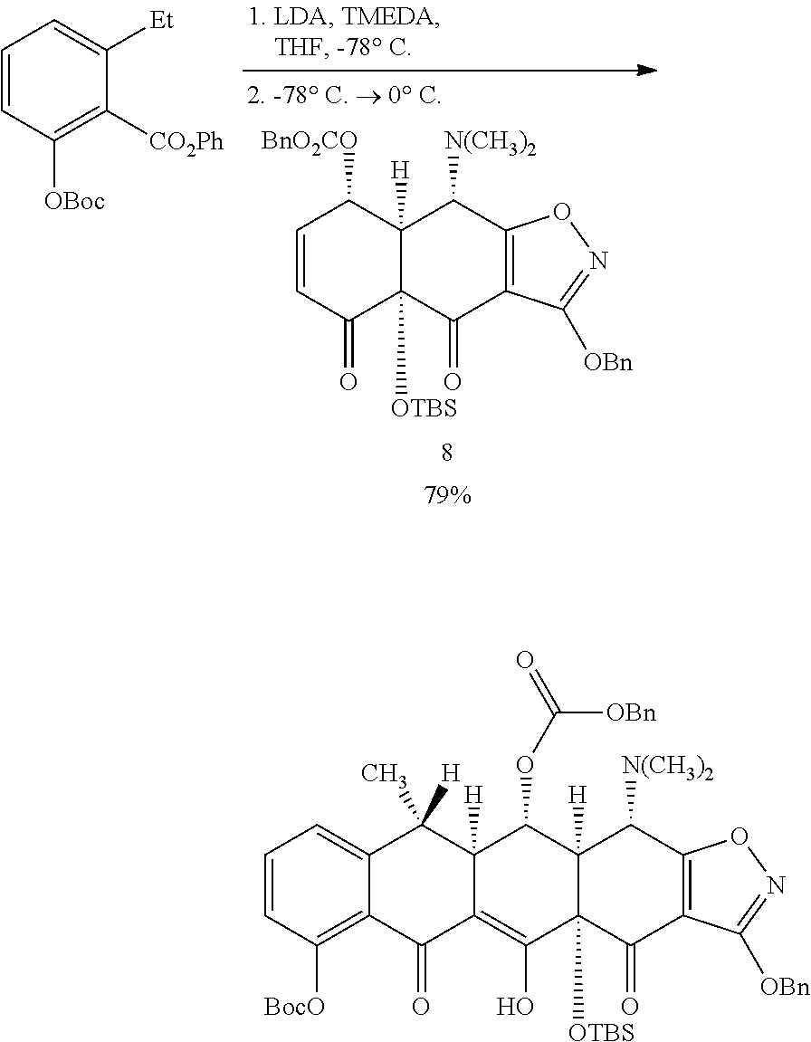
C1=CC(=O)C2([OTBS])C([H])(C1[BnO2CO])C([N(CH3)2])C1=C(C2=O)C([OBn])=NO1.C1=CC([OBoc])=C([CO2Ph])C([Et])=C1.C1=CC([BocO])=C2C(=C1)C(C)([H])C1([H])C(=C(O)C3([OTBS])C([H])(C1OC(=O)[OBn])C([N(CH3)2])C1=C(C3=O)C([OBn])=NO1)C2=O
